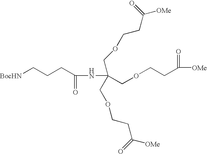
[BocHN]CCCC(=O)NC(COCCC(=O)[OMe])(COCCC([OMe])=O)COCCC(=O)[OMe]
